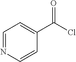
C1(C(Cl)=O)=CC=NC=C1
